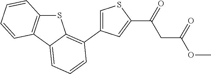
C1=C(C2=C3C(=CC=C2)C2=C(S3)C=CC=C2)C=C(C(=O)CC(=O)OC)S1
